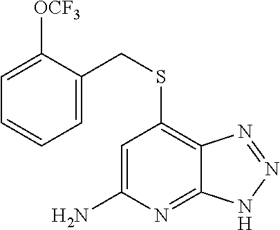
[OCF3]C1=CC=CC=C1CSC1=C2C(=NC(N)=C1)NN=N2
